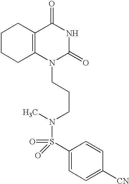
C1CCC2=C(C1)C(=O)NC(=O)N2CCCN(C)S(=O)(=O)C1=CC=C([CN])C=C1
